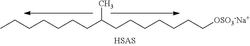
CCCCCCCC(CCCCCCC[OSO3-Na+])C
